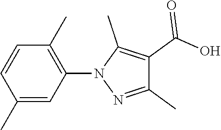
C1(C)=CC(N2N=C(C)C(C(O)=O)=C2C)=C(C)C=C1
